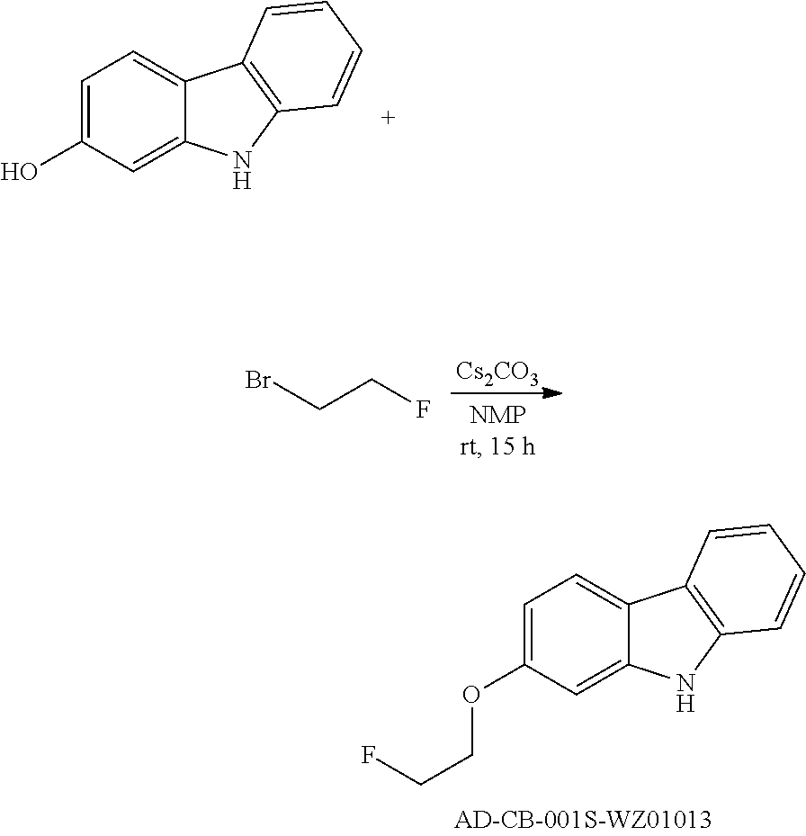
C1=C(OCCF)C=C2C(=C1)C1=C(N2)C=CC=C1.C1=C(O)C=C2C(=C1)C1=C(N2)C=CC=C1.[Cs2CO3].BrCCF
